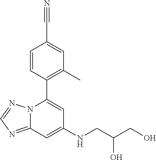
C1=CC(C2=CC(NCC(CO)O)=CC3=NC=NN23)=C(C)C=C1C#N
